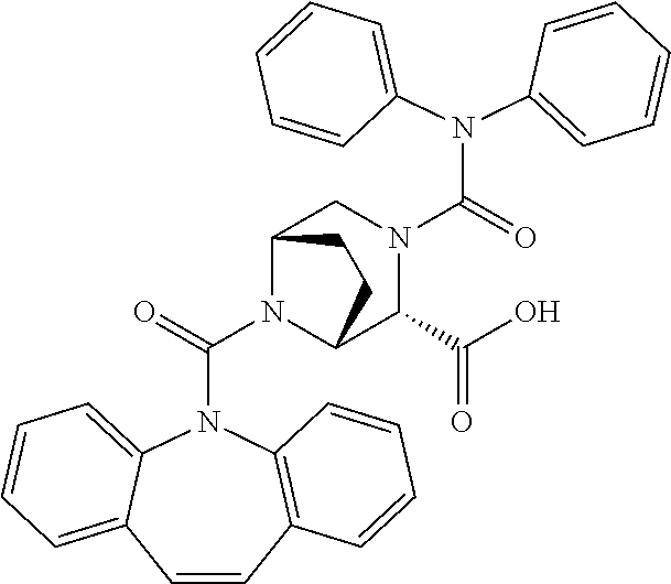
N1(C(=O)N2C3=C(C=CC4=CC=CC=C24)C=CC=C3)C2C(C(O)=O)N(C(N(C3=CC=CC=C3)C3=CC=CC=C3)=O)CC1CC2
